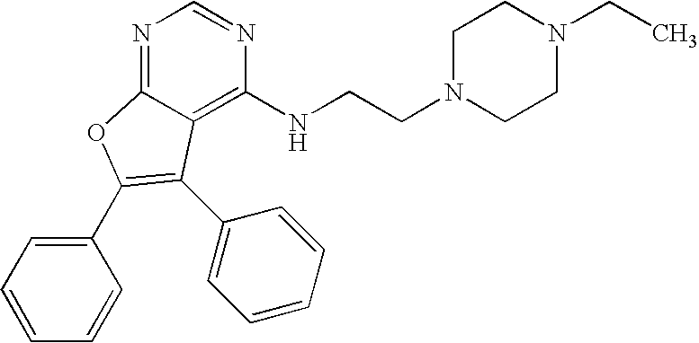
N1=C2C(=C(NCCN3CCN(CC)CC3)N=C1)C(C1=CC=CC=C1)=C(C1=CC=CC=C1)O2
